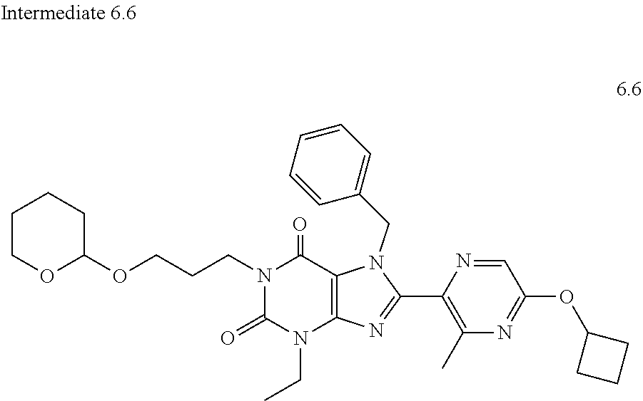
C1(CN2C3=C(N(CC)C(=O)N(CCCOC4CCCCO4)C3=O)N=C2C2=C(C)N=C(OC3CCC3)C=N2)=CC=CC=C1
